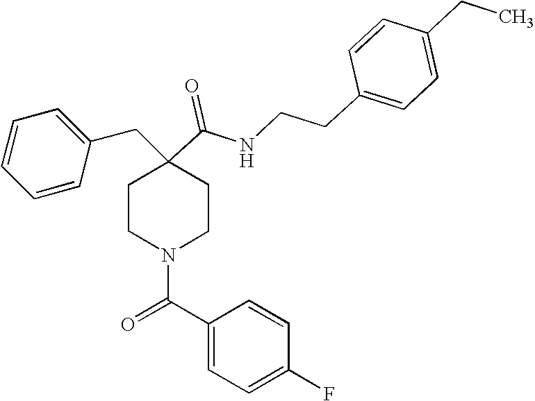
C1=CC=CC(CC2(C(=O)NCCC3=CC=C(CC)C=C3)CCN(C(C3=CC=C(F)C=C3)=O)CC2)=C1
